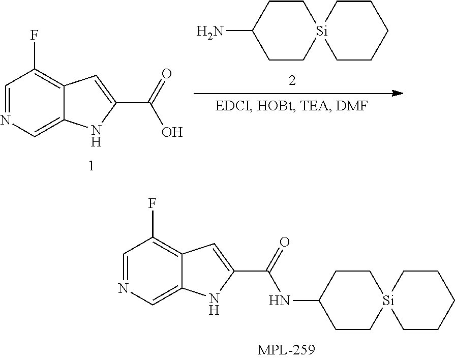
C1C[Si]2(CCC1N)CCCCC2.C1=NC=C2C(=C1F)C=C(C(=O)O)N2.C1=NC=C2C(=C1F)C=C(C(=O)NC1CC[Si]3(CC1)CCCCC3)N2
